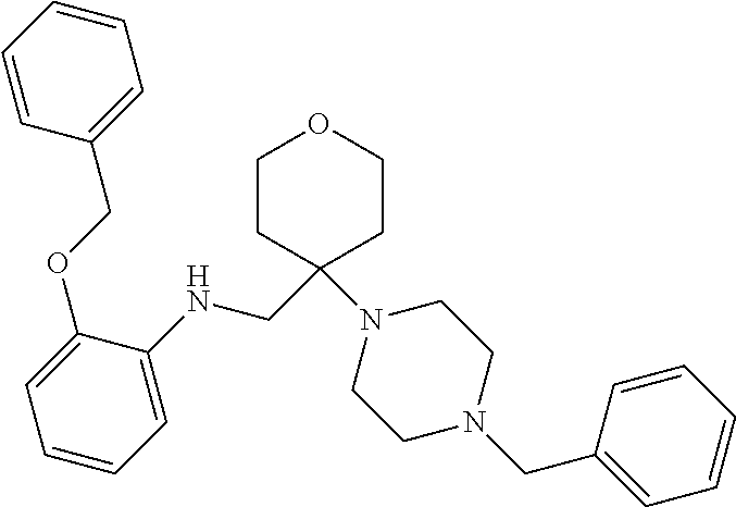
C1=C(OCC2=CC=CC=C2)C(NCC2(N3CCN(CC4=CC=CC=C4)CC3)CCOCC2)=CC=C1
